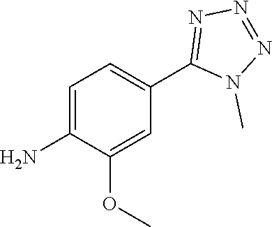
C1(N)=CC=C(C2=NN=NN2C)C=C1OC
